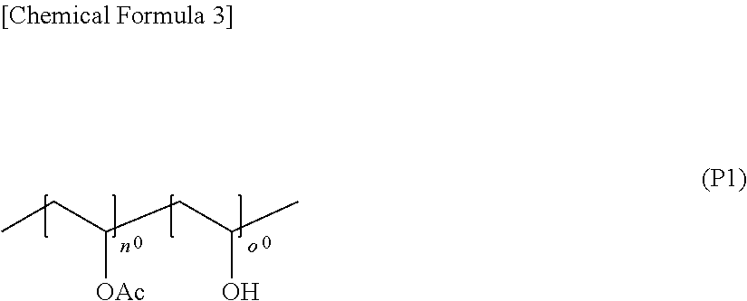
CCC(CC(C)O)[OAc]
